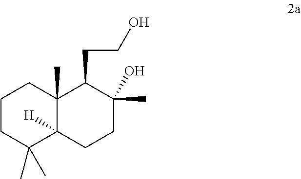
C1CC(C)(C)C2([H])C(C)(C1)C(CCO)C(O)(C)CC2
